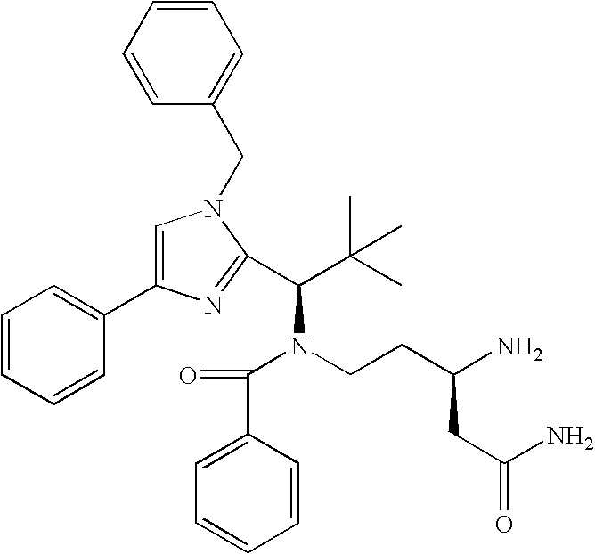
C1=CC=CC(C2=CN(CC3=CC=CC=C3)C(C(C(C)(C)C)N(CCC(N)CC(N)=O)C(C3=CC=CC=C3)=O)=N2)=C1
